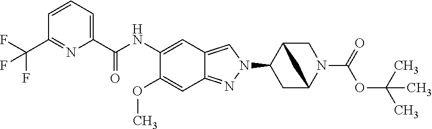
C1(C(NC2=CC3=CN(C4CC5CC4CN5C(=O)OC(C)(C)C)N=C3C=C2OC)=O)=CC=CC(C(F)(F)F)=N1
